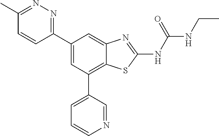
C1(C2=CC(C3=CC=CN=C3)=C3C(=C2)N=C(NC(NCC)=O)S3)=NN=C(C)C=C1
